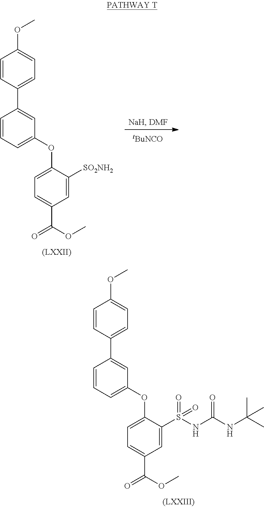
C1=CC=C(OC2=CC=C(C(=O)OC)C=C2S(=O)(NC(=O)NC(C)(C)C)=O)C=C1C1=CC=C(OC)C=C1.C1=CC=C(OC2=CC=C(C(=O)OC)C=C2[SO2NH2])C=C1C1=CC=C(OC)C=C1.[tBuNCO]
